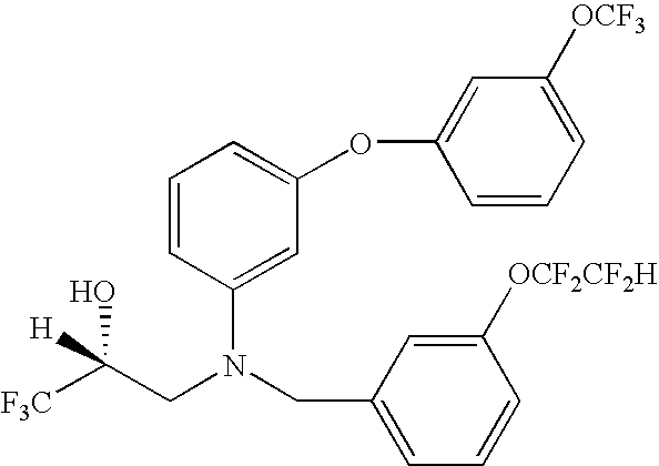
C1=CC=C([OCF3])C=C1OC1=CC=CC(N(CC2=CC=CC([OCF2CF2H])=C2)CC([F3C])([H])O)=C1
